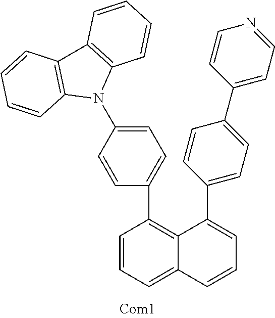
C1=CC=C2C(=C1C1=CC=C(N3C4=C(C5=C3C=CC=C5)C=CC=C4)C=C1)C(C1=CC=C(C3=CC=NC=C3)C=C1)=CC=C2
